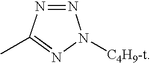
N1=NC(C)=NN1[C4H9-t]
